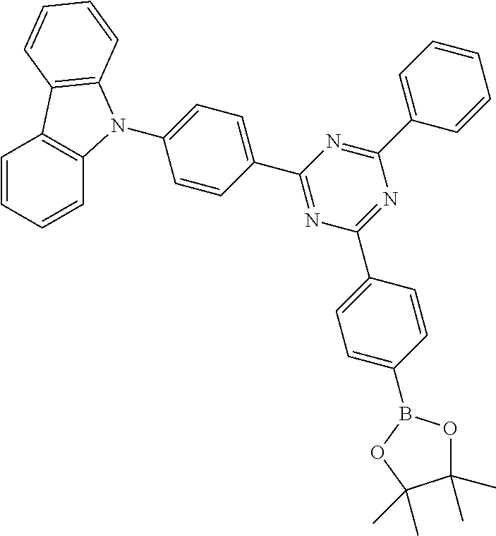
C1(N2C3=C(C=CC=C3)C3=C2C=CC=C3)=CC=C(C2=NC(C3=CC=C(B4OC(C)(C)C(C)(C)O4)C=C3)=NC(C3=CC=CC=C3)=N2)C=C1
